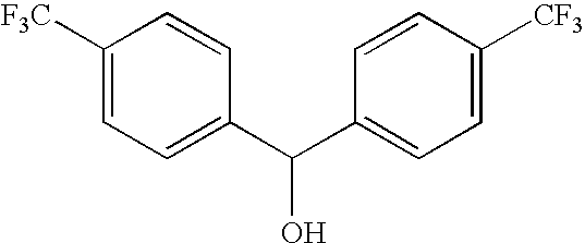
C1([F3C])=CC=C(C(C2=CC=C([CF3])C=C2)O)C=C1
